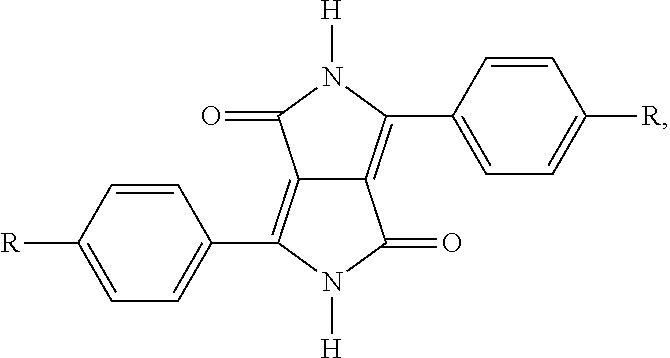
C1(C2=C3C(=C(C4=CC=C([R])C=C4)N([H])C3=O)C(=O)N2[H])=CC=C([R])C=C1
